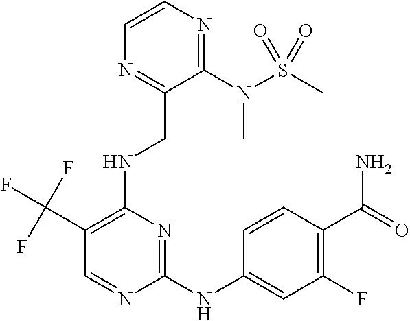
C1=CN=C(N(S(C)(=O)=O)C)C(CNC2=C(C(F)(F)F)C=NC(NC3=CC(F)=C(C(N)=O)C=C3)=N2)=N1
